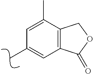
C1=C(C)C2=C(C=C1C)C(=O)OC2
